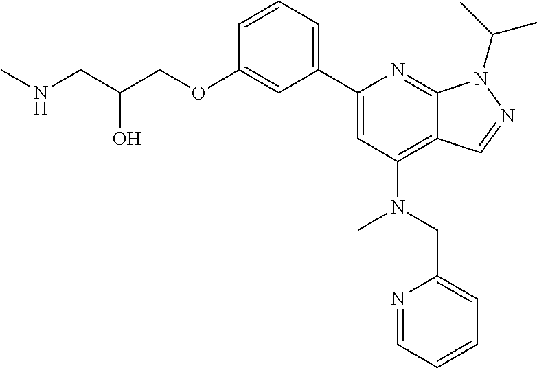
N(CC(COC1=CC(C2=CC(N(CC3=CC=CC=N3)C)=C3C(=N2)N(C(C)C)N=C3)=CC=C1)O)C
